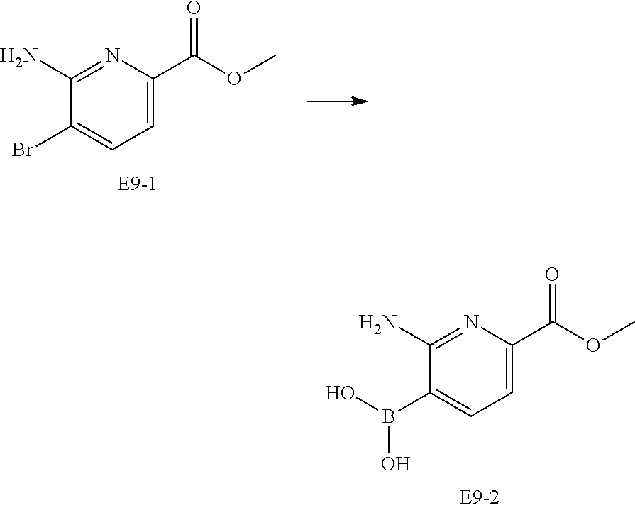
C1(B(O)O)=CC=C(C(OC)=O)N=C1N.C1(Br)=CC=C(C(OC)=O)N=C1N
